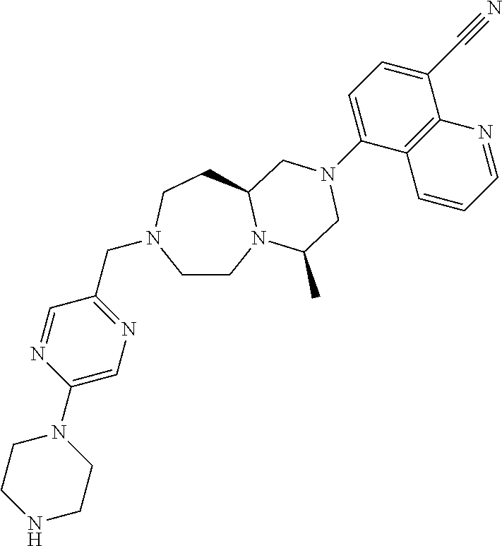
C1CN2C(CCN1CC1=NC=C(N3CCNCC3)N=C1)CN(C1=CC=C(C#N)C3=C1C=CC=N3)CC2C
